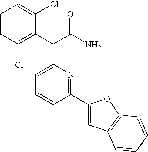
C1=CC=C(Cl)C(C(C(N)=O)C2=CC=CC(C3=CC4=C(O3)C=CC=C4)=N2)=C1Cl
